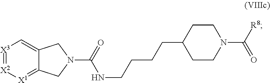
[X3]1=[X2][X1]=C2C(=C1)CN(C(=O)NCCCCC1CCN(C(=O)[R8])CC1)C2
